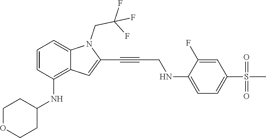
C(C#CC1=CC2=C(NC3CCOCC3)C=CC=C2N1CC(F)(F)F)NC1=CC=C(S(C)(=O)=O)C=C1F
